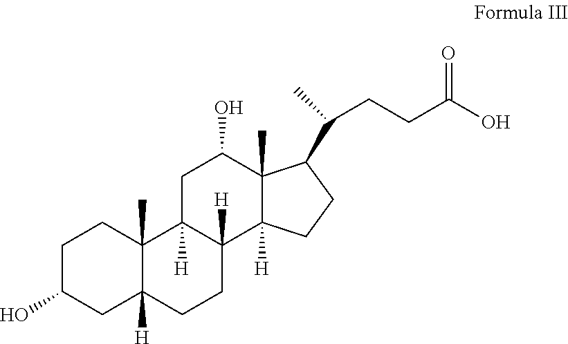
C1C(O)CC2([H])C(C)(C1)C1([H])C([H])(CC2)C2([H])C(C)(C(O)C1)C(C(CCC(O)=O)C)CC2
